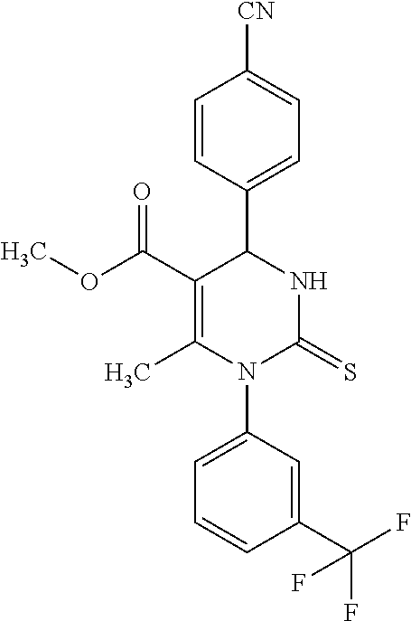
C1=CC(C2C(C(OC)=O)=C(C)N(C3=CC=CC(C(F)(F)F)=C3)C(=S)N2)=CC=C1[CN]
